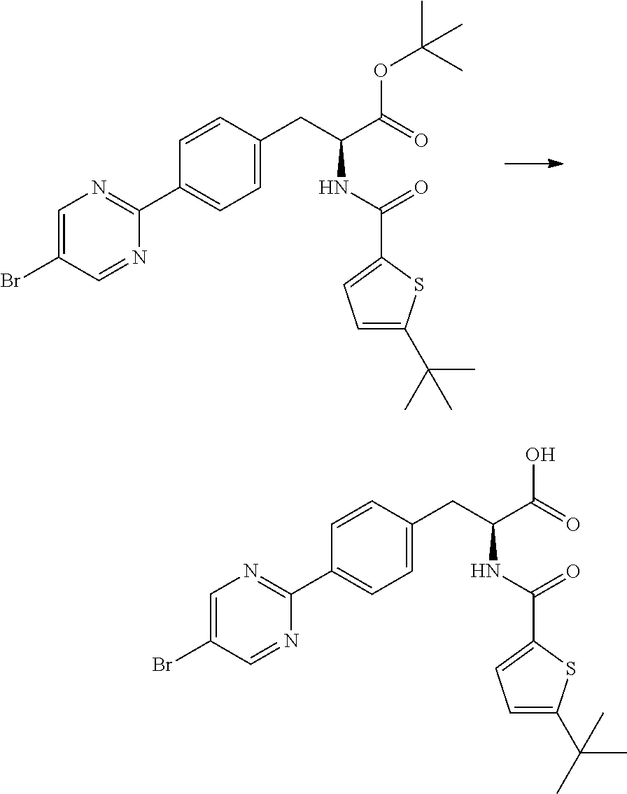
BrC1=CN=C(C2=CC=C(CC(NC(C3=CC=C(C(C)(C)C)S3)=O)C(OC(C)(C)C)=O)C=C2)N=C1.BrC1=CN=C(C2=CC=C(CC(NC(C3=CC=C(C(C)(C)C)S3)=O)C(O)=O)C=C2)N=C1
